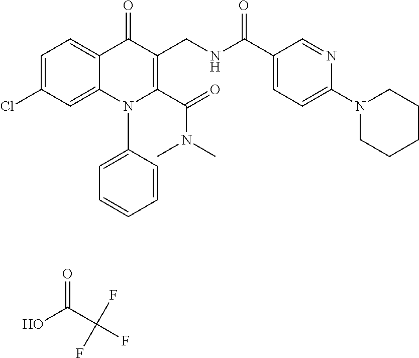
C1=C(Cl)C=C2C(=C1)C(=O)C(CNC(C1=CC=C(N3CCCCC3)N=C1)=O)=C(C(=O)N(C)C)N2C1=CC=CC=C1.OC(C(F)(F)F)=O
